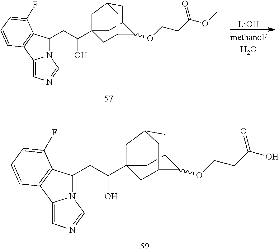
N12C(CC(O)C34CC5C(OCCC(O)=O)C(C3)CC(C5)C4)C3=C(C1=CN=C2)C=CC=C3F.[LiOH].N12C(CC(O)C34CC5C(OCCC(OC)=O)C(C3)CC(C5)C4)C3=C(C1=CN=C2)C=CC=C3F
